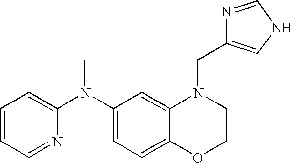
C1(N(C2=CC=CC=N2)C)=CC=C2C(=C1)N(CC1=CNC=N1)CCO2
